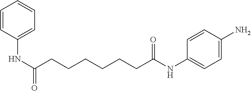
C1=CC(NC(CCCCCCC(NC2=CC=C(N)C=C2)=O)=O)=CC=C1
